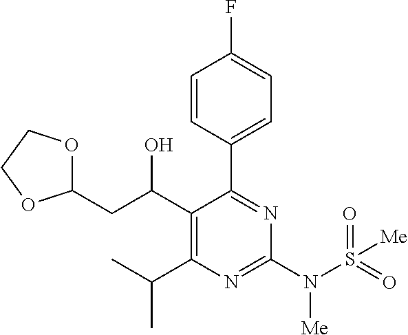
C1=CC(C2=NC(N(S(=O)(=O)[Me])[Me])=NC(C(C)C)=C2C(CC2OCCO2)O)=CC=C1F
